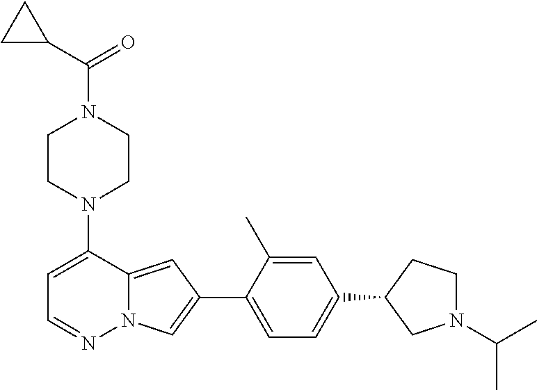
N1(C2=CC=NN3C2=CC(C2=CC=C(C4CN(C(C)C)CC4)C=C2C)=C3)CCN(C(C2CC2)=O)CC1
